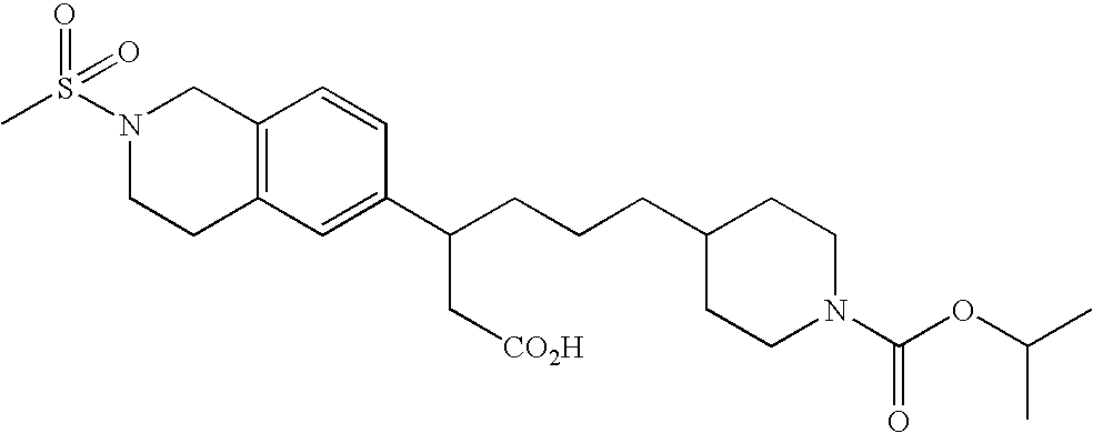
C1(C(CCCC2CCN(C(=O)OC(C)C)CC2)C[CO2H])=CC2=C(C=C1)CN(S(C)(=O)=O)CC2
